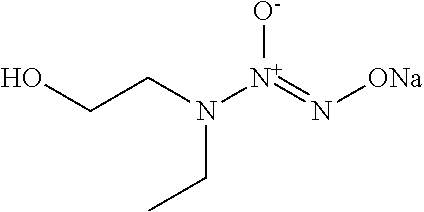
OCCN(CC)[N+](=N[ONa])[O-]
